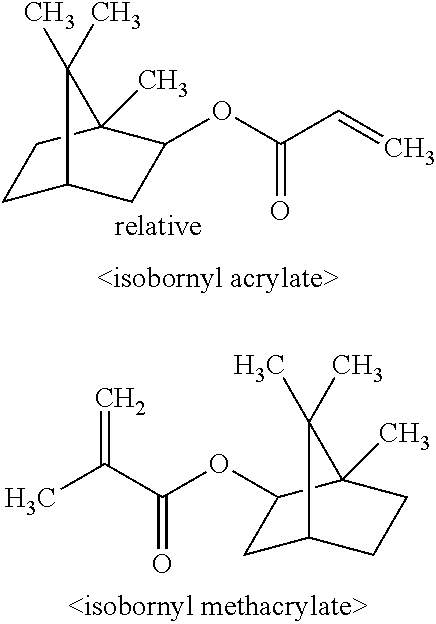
C1C2CC(OC(C=C)=O)C(C)(C1)C2(C)C.C1C2CCC(C)(C1OC(C(C)=C)=O)C2(C)C
